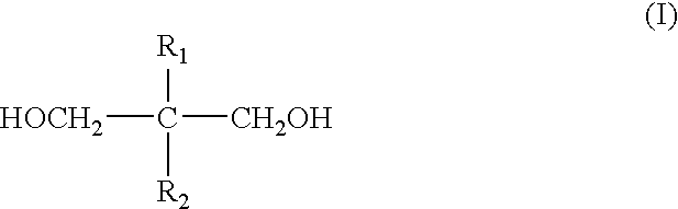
[HOCH2]C([R1])([R2])[CH2OH]
